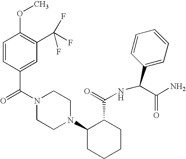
C(N1CCN(C2CCCCC2C(=O)NC(C2=CC=CC=C2)C(N)=O)CC1)(=O)C1=CC(C(F)(F)F)=C(OC)C=C1
